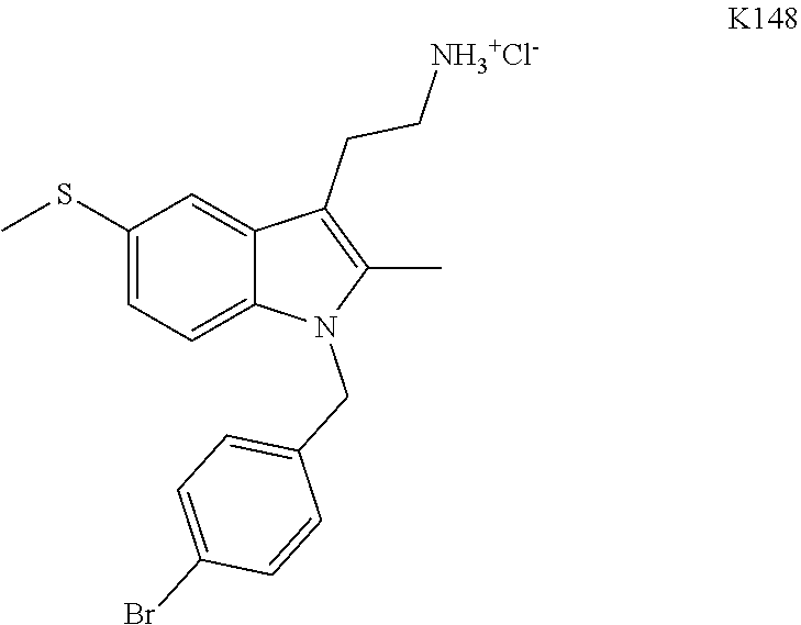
C1(SC)=CC=C2C(=C1)C(CC[NH3+Cl-])=C(C)N2CC1=CC=C(Br)C=C1
